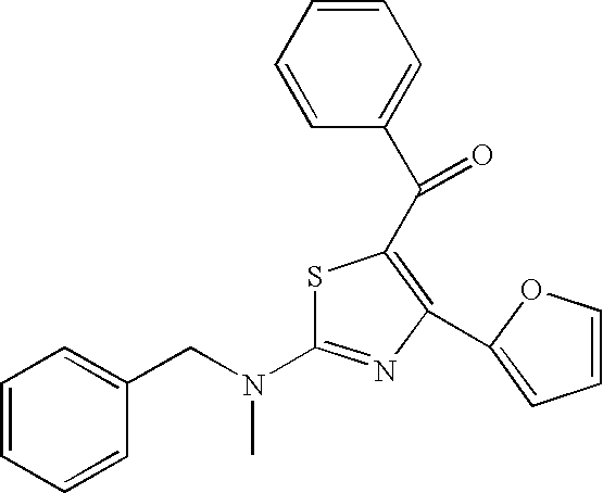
S1C(N(CC2=CC=CC=C2)C)=NC(C2=CC=CO2)=C1C(C1=CC=CC=C1)=O
